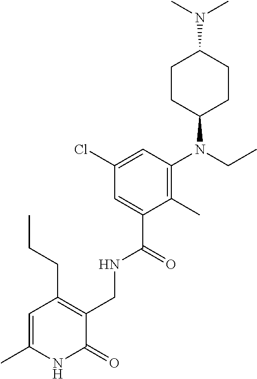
C1CC(N(CC)C2=C(C)C(C(=O)NCC3=C(CCC)C=C(C)NC3=O)=CC(Cl)=C2)CCC1N(C)C
